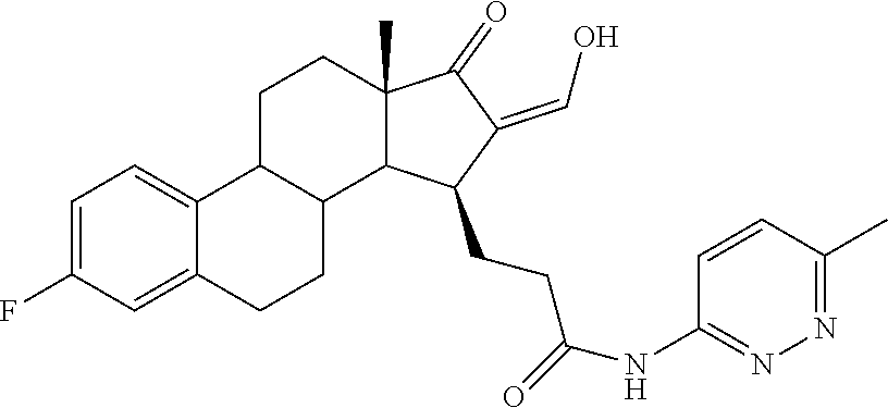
C1=C(F)C=C2C(=C1)C1C(CC2)C2C(C)(CC1)C(=O)C(=CO)C2CCC(=O)NC1=NN=C(C)C=C1
